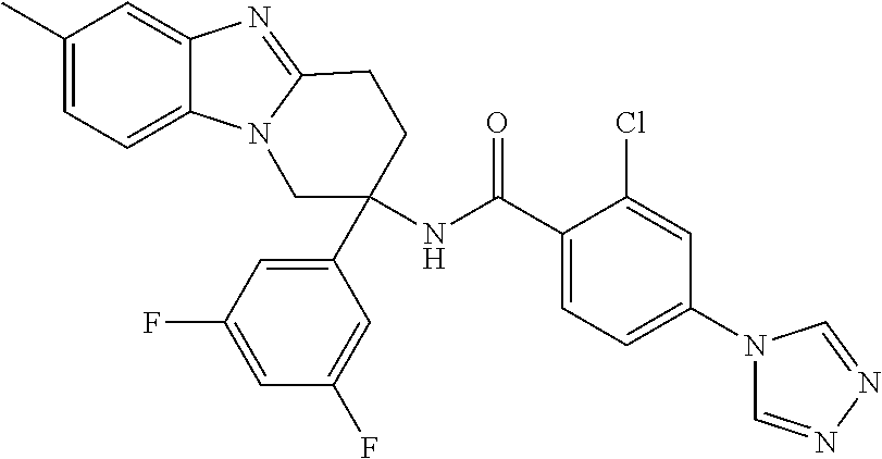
C12=CC=C(C)C=C1N=C1N2CC(NC(C2=CC=C(N3C=NN=C3)C=C2Cl)=O)(C2=CC(F)=CC(F)=C2)CC1
